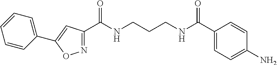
N1=C(C(NCCCNC(C2=CC=C(N)C=C2)=O)=O)C=C(C2=CC=CC=C2)O1
